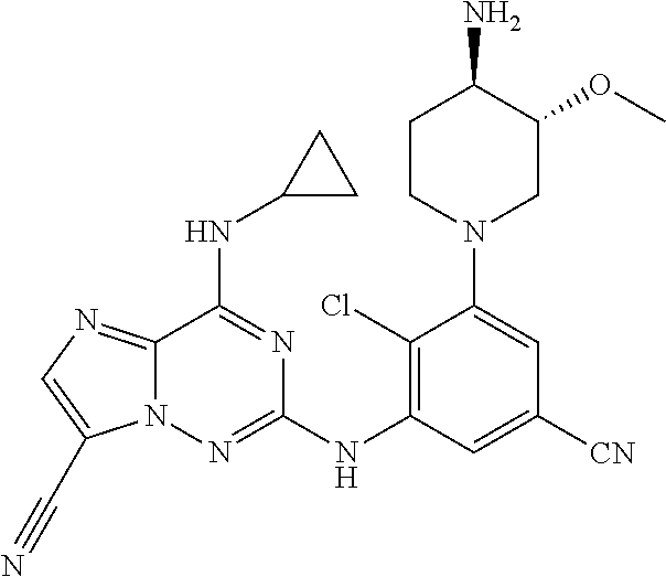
NC1C(OC)CN(C2=CC([CN])=CC(NC3=NN4C(=NC=C4C#N)C(NC4CC4)=N3)=C2Cl)CC1
